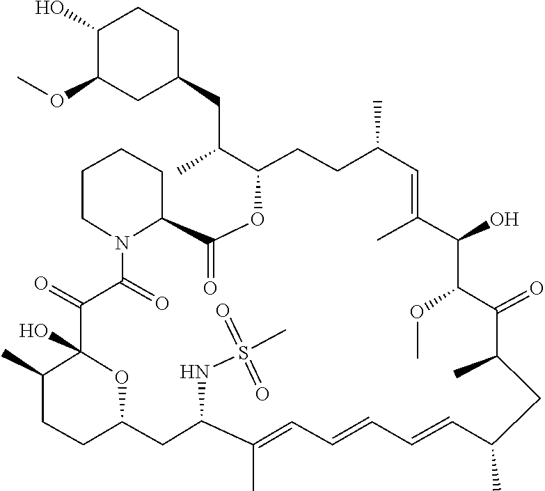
O(C1C(O)C(C)=CC(C)CCC(C(CC2CC(OC)C(O)CC2)C)OC(=O)C2CCCCN2C(=O)C(=O)C2(O)C(C)CCC(CC(NS(=O)(=O)C)C(C)=CC=CC=CC(C)CC(C)C1=O)O2)C
